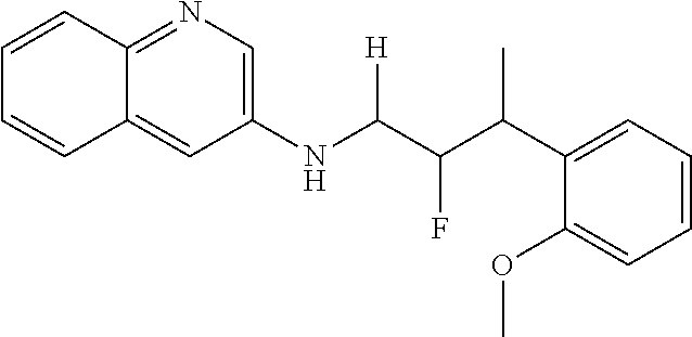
C12=CC(NC(C(C(C3=CC=CC=C3OC)C)F)[H])=CN=C1C=CC=C2
